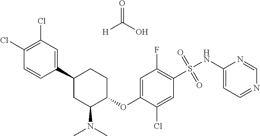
C1(C2CC(N(C)C)C(OC3=CC(F)=C(S(NC4=CC=NC=N4)(=O)=O)C=C3Cl)CC2)=CC(Cl)=C(Cl)C=C1.O=C(O)[H]
